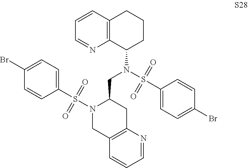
C1=CC2=C(N=C1)C(N(CC1N(S(C3=CC=C(Br)C=C3)(=O)=O)CC3=C(C1)N=CC=C3)S(C1=CC=C(Br)C=C1)(=O)=O)CCC2
